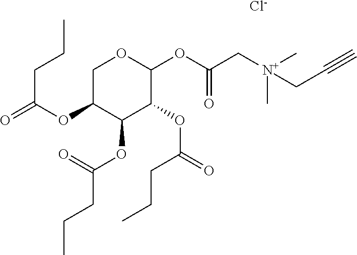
C(C[N+](C)(C)CC(OC1OCC(OC(=O)CCC)C(OC(CCC)=O)C1OC(CCC)=O)=O)#C.[Cl-]
